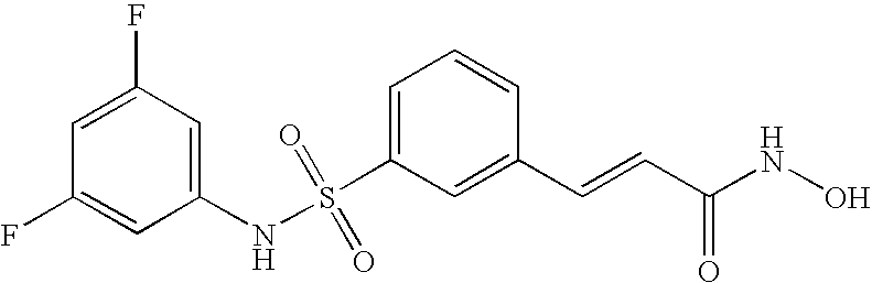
S(C1=CC=CC(C=CC(NO)=O)=C1)(NC1=CC(F)=CC(F)=C1)(=O)=O
